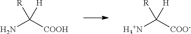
NC([COOH])([R])[H].[H3+N]C([COO-])([R])[H]
